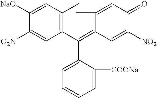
C1(C(=C2C=C([NO2])C(=O)C=C2C)C2=CC=CC=C2[COONa])=C(C)C=C([NaO])C([O2N])=C1
